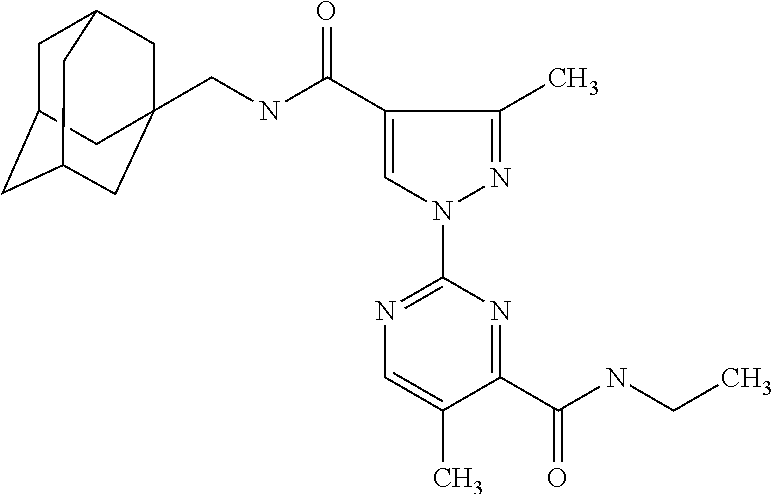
C1C2CC3CC(CNC(=O)C4=CN(C5=NC=C(C)C(C(NCC)=O)=N5)N=C4C)(CC1C3)C2
